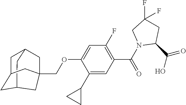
C12CC3CC(C1)CC(COC1=CC(F)=C(C(N4C(C(O)=O)CC(F)(F)C4)=O)C=C1C1CC1)(C3)C2
